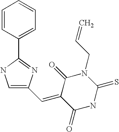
C1=CC(C2=NC(C=C3C(=O)NC(=S)N(CC=C)C3=O)=CN2)=CC=C1
